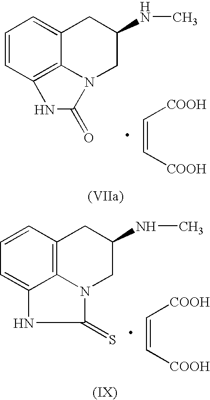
C1=CC2=C3C(=C1)CC(NC)CN3C(=O)N2.C(=C[COOH])[COOH].C(=C[COOH])[COOH].C1=CC2=C3N(CC(NC)C2)C(=S)NC3=C1
